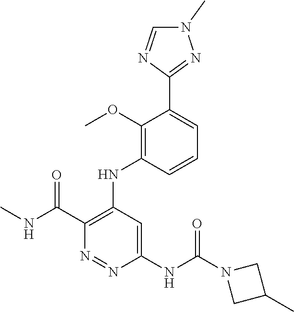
C1=CC(NC2=C(C(NC)=O)N=NC(NC(N3CC(C)C3)=O)=C2)=C(OC)C(C2=NN(C)C=N2)=C1
